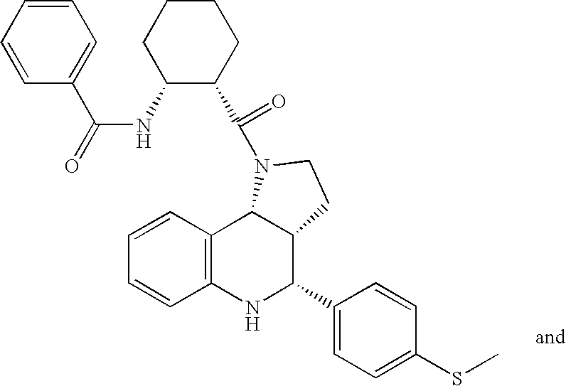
C1=CC2=C(C=C1)NC(C1=CC=C(SC)C=C1)C1C2N(C(=O)C2C(NC(=O)C3=CC=CC=C3)CCCC2)CC1
